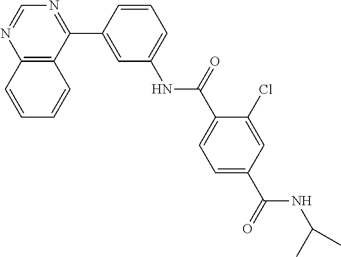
C12=C(C(C3=CC(NC(C4=CC=C(C(NC(C)C)=O)C=C4Cl)=O)=CC=C3)=NC=N1)C=CC=C2
